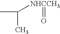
CC([NHCCH3]=O)C
